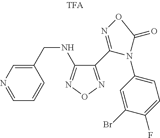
C1(CNC2=NON=C2C2=NOC(=O)N2C2=CC=C(F)C(Br)=C2)=CN=CC=C1
